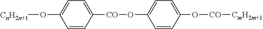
C1=CC([CO]OC2=CC=C(O[CO][CmH2m+1])C=C2)=CC=C1O[CnH2n+1]
